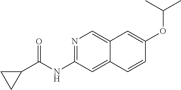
N1=C(NC(C2CC2)=O)C=C2C(=C1)C=C(OC(C)C)C=C2
